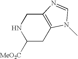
C1([MeO2C])CC2=C(CN1)N=CN2C
